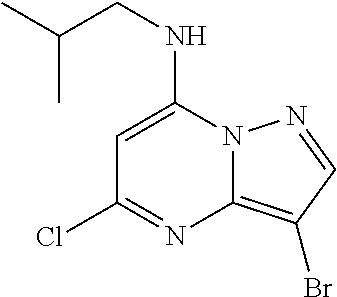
C1=C(NCC(C)C)N2C(=C(Br)C=N2)N=C1Cl
